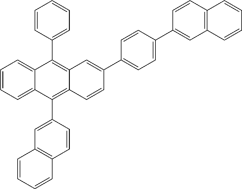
C1=CC(C2=C3C(=C(C4=CC5=C(C=C4)C=CC=C5)C4=CC=CC=C24)C=CC(C2=CC=C(C4=CC5=C(C=C4)C=CC=C5)C=C2)=C3)=CC=C1
